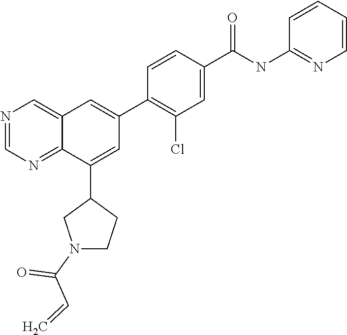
C1(C2=CC(C3=C(Cl)C=C(C(NC4=NC=CC=C4)=O)C=C3)=CC3=CN=CN=C23)CN(C(C=C)=O)CC1
